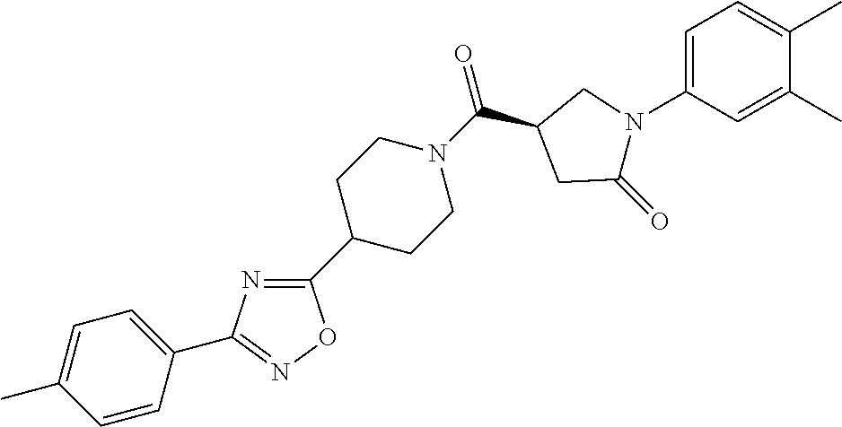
N1=C(C2CCN(C(=O)C3CC(=O)N(C4=CC=C(C)C(C)=C4)C3)CC2)ON=C1C1=CC=C(C)C=C1
